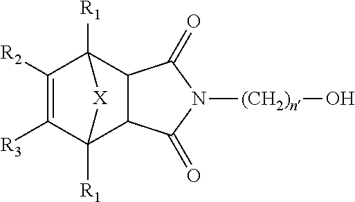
C1([R3])=C([R2])C2([R1])C3C(C1([R1])[X]2)C(=O)N([(CH2)n]O)C3=O
